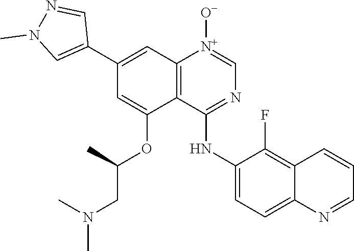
C1=[N+]([O-])C2=C(C(OC(C)CN(C)C)=CC(C3=CN(C)N=C3)=C2)C(NC2=CC=C3C(=C2F)C=CC=N3)=N1
